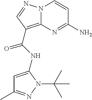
NC1=NC2=C(C(=O)NC3=CC(C)=NN3C(C)(C)C)C=NN2C=C1
